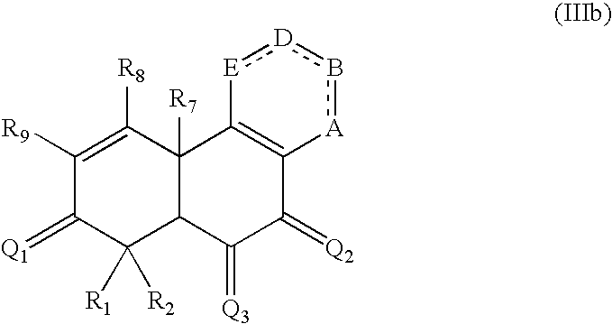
C1([R9])=C([R8])C2([R7])C(C([R1])([R2])C1=[Q1])C(=[Q3])C(=[Q2])C1=C2[E]:[D]b[A]1
